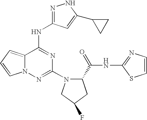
N1=C(NC2=NC(N3C(C(=O)NC4=NC=CS4)CC(F)C3)=NN3C2=CC=C3)C=C(C2CC2)N1
